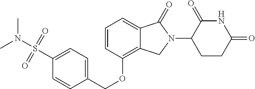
S(C1=CC=C(COC2=C3C(=CC=C2)C(=O)N(C2CCC(=O)NC2=O)C3)C=C1)(N(C)C)(=O)=O
